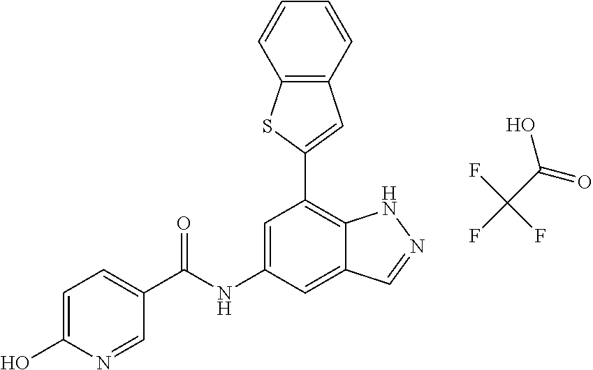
C12=C(C=CC=C1)C=C(C1=C3C(=CC(NC(=O)C4=CC=C(O)N=C4)=C1)C=NN3)S2.OC(C(F)(F)F)=O
